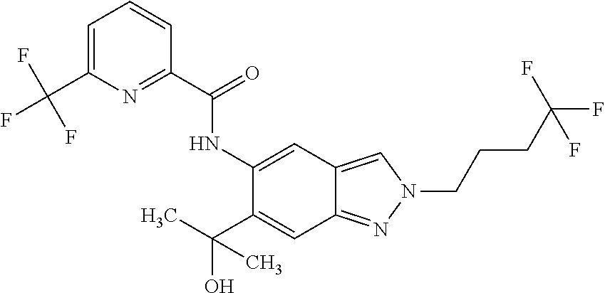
N(C1=CC2=CN(CCCC(F)(F)F)N=C2C=C1C(C)(O)C)C(C1=NC(C(F)(F)F)=CC=C1)=O
